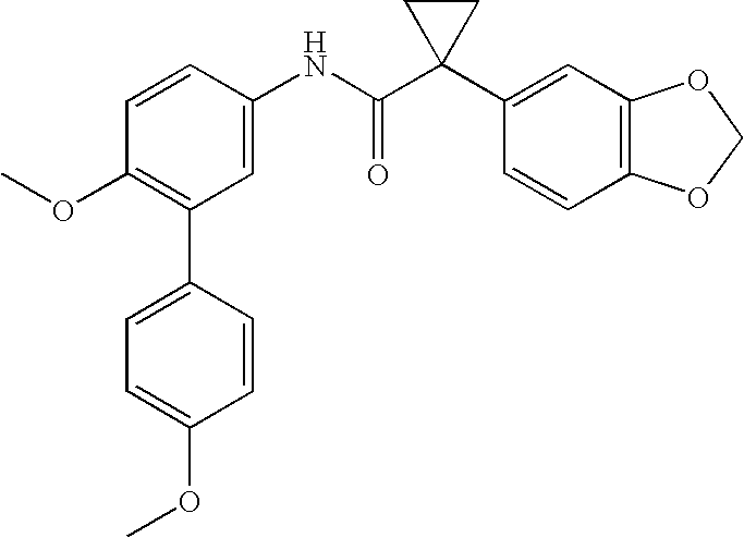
C1=CC(NC(C2(C3=CC4=C(C=C3)OCO4)CC2)=O)=CC(C2=CC=C(OC)C=C2)=C1OC
